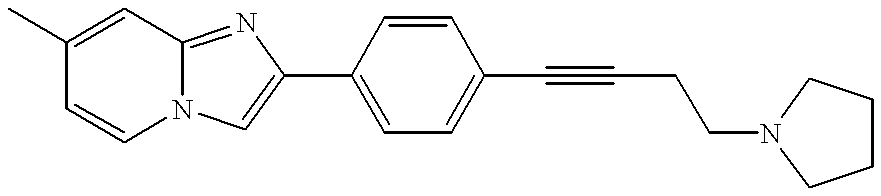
N12C(=NC(C3=CC=C(C#CCCN4CCCC4)C=C3)=C1)C=C(C)C=C2
